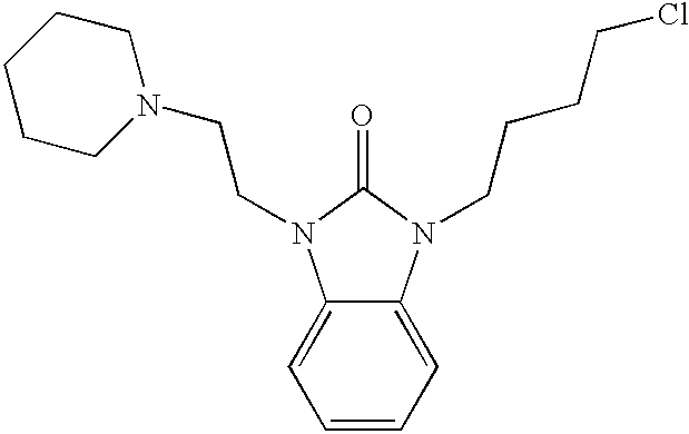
C1=CC=C2C(=C1)N(CCN1CCCCC1)C(=O)N2CCCCCl
